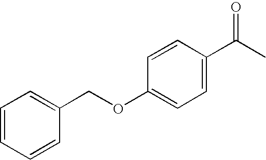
C1=CC=CC(COC2=CC=C(C(C)=O)C=C2)=C1
